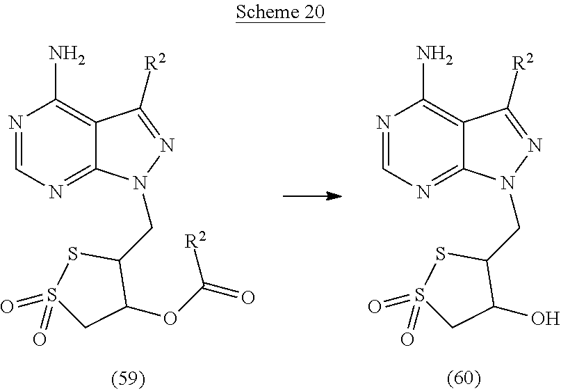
N1=CN=C2C(=C1N)C([R2])=NN2CC1SS(=O)(=O)CC1OC(=O)[R2].N1=CN=C2C(=C1N)C([R2])=NN2CC1SS(=O)(=O)CC1O
